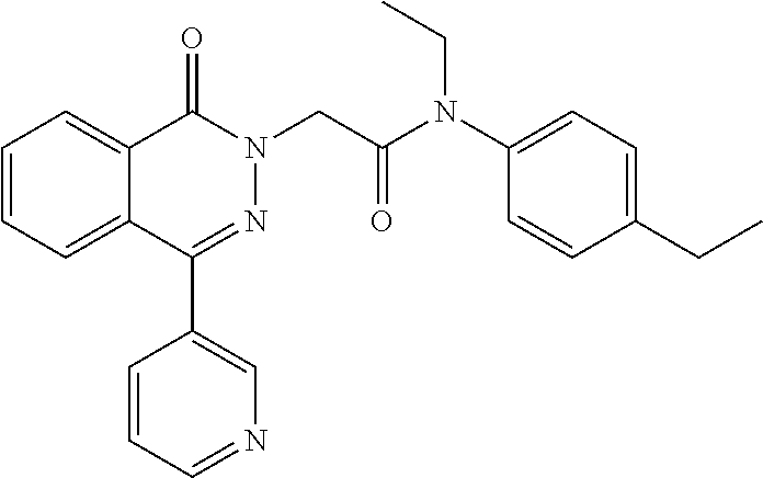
C1=CC=C2C(=C1)C(=O)N(CC(=O)N(C1=CC=C(CC)C=C1)CC)N=C2C1=CN=CC=C1
